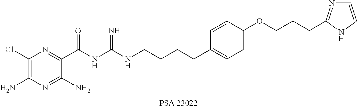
C1(Cl)=C(N)N=C(N)C(C(NC(NCCCCC2=CC=C(OCCCC3=NC=CN3)C=C2)=N)=O)=N1
